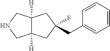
C12([H])C([H])(CNC1)CC(F)(CC1=CC=CC=C1)C2
